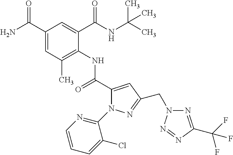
C1(C(N)=O)=CC(C)=C(NC(C2=CC(CN3N=C(C(F)(F)F)N=N3)=NN2C2=NC=CC=C2Cl)=O)C(C(NC(C)(C)C)=O)=C1
